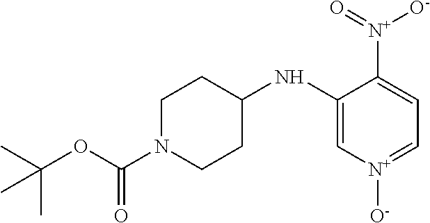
C1N(C(OC(C)(C)C)=O)CCC(NC2=C[N+]([O-])=CC=C2[N+](=O)[O-])C1
